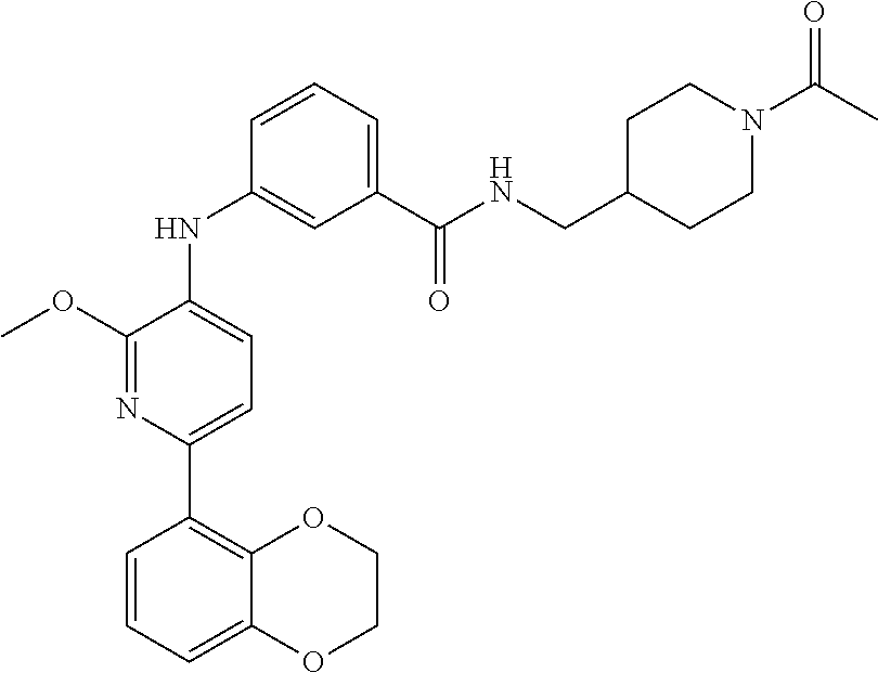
COC1=NC(C2=C3C(=CC=C2)OCCO3)=CC=C1NC1=CC(C(NCC2CCN(C(C)=O)CC2)=O)=CC=C1
